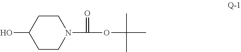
OC1CCN(C(OC(C)(C)C)=O)CC1
